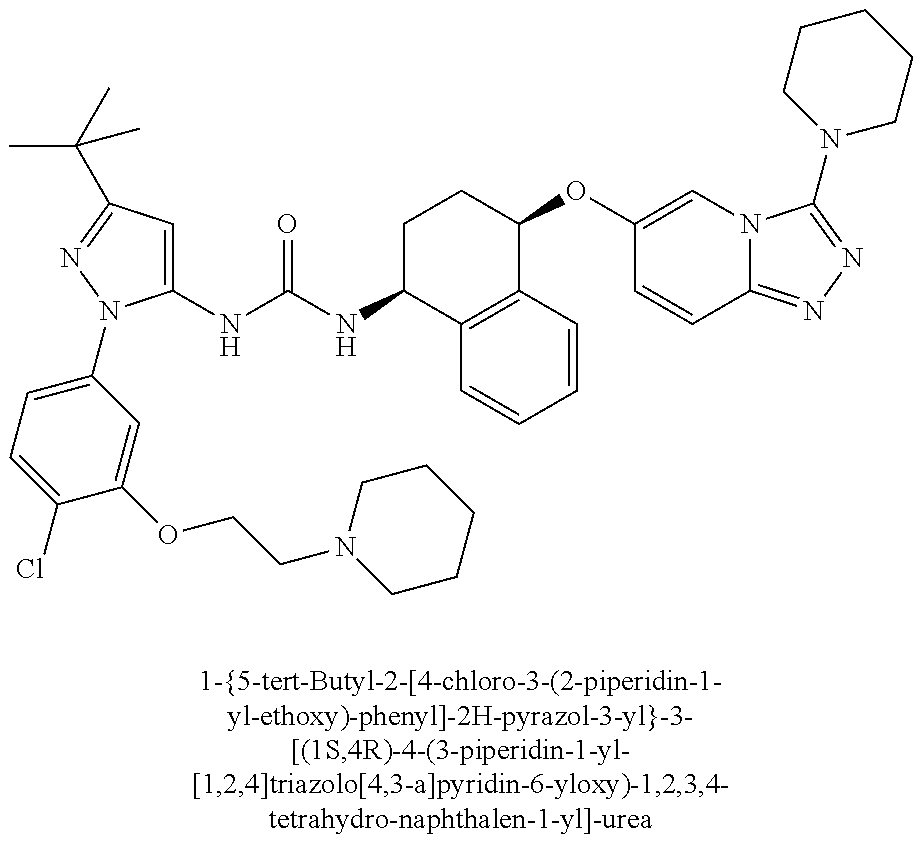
C1(NC(=O)NC2C3=C(C(OC4=CN5C(=NN=C5N5CCCCC5)C=C4)CC2)C=CC=C3)=CC(C(C)(C)C)=NN1C1=CC=C(Cl)C(OCCN2CCCCC2)=C1
